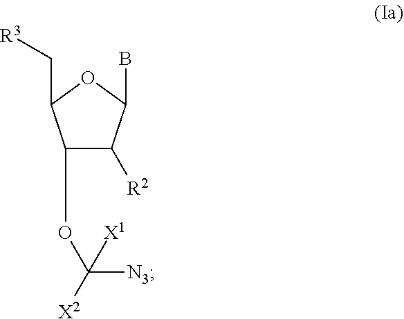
C1(OC([N3])([X2])[X1])C([R2])C(B)OC1C[R3]
